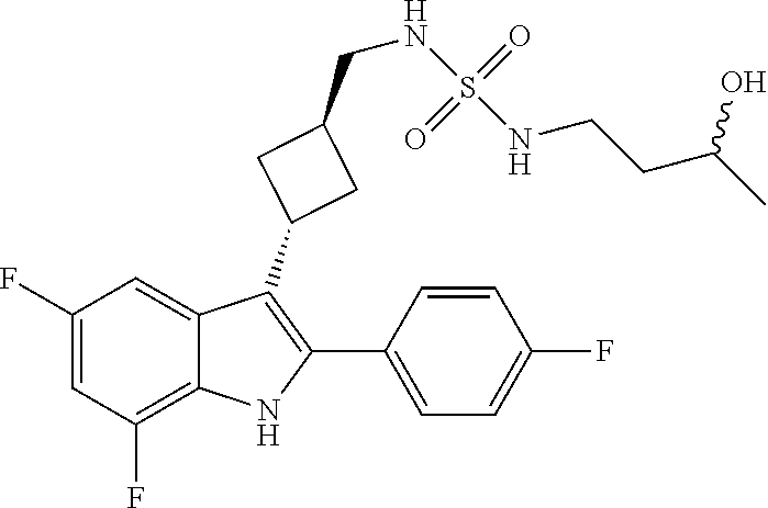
C1(F)=CC(F)=C2C(=C1)C(C1CC(CNS(=O)(=O)NCCC(C)O)C1)=C(C1=CC=C(F)C=C1)N2
